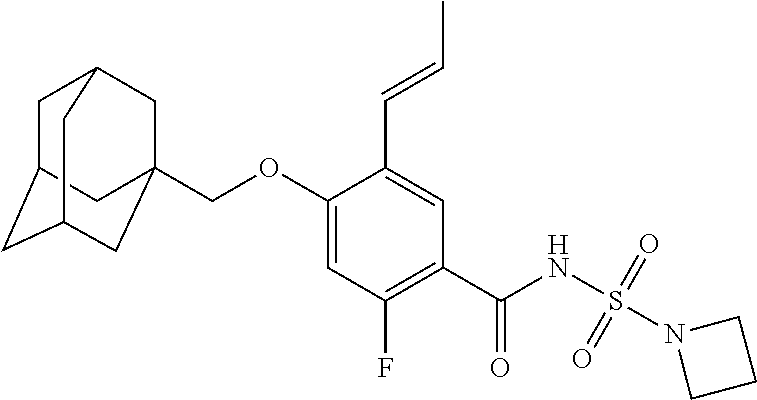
C1(OCC23CC4CC(CC(C2)C4)C3)=CC(F)=C(C(NS(=O)(=O)N2CCC2)=O)C=C1C=CC
